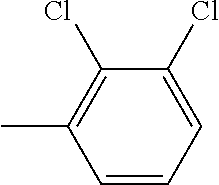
C1=CC=C(Cl)C(Cl)=C1C
